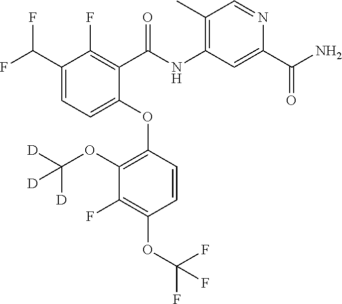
C1(OC2=C(OC([D])([D])[D])C(F)=C(OC(F)(F)F)C=C2)=CC=C(C(F)F)C(F)=C1C(NC1=C(C)C=NC(C(N)=O)=C1)=O
